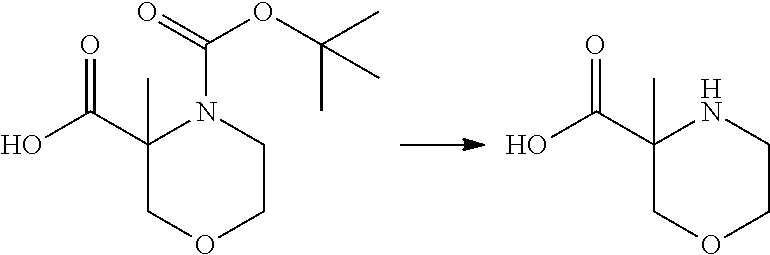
C1(C(O)=O)(C)COCCN1C(=O)OC(C)(C)C.C1(C(O)=O)(C)COCCN1
